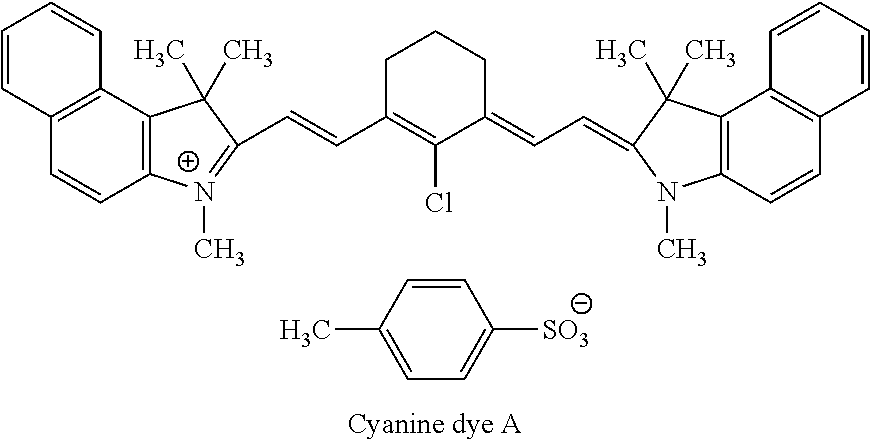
C1CCC(=CC=C2C(C)(C)C3=C(C=CC4=C3C=CC=C4)N2C)C(Cl)=C1C=CC1=[N+](C)C2=C(C3=C(C=C2)C=CC=C3)C1(C)C.C1=CC(C)=CC=C1[SO3]
